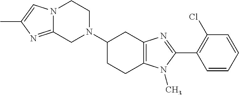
C1(N2CCN3C(=NC(C)=C3)C2)CCC2=C(C1)N=C(C1=C(Cl)C=CC=C1)N2C
